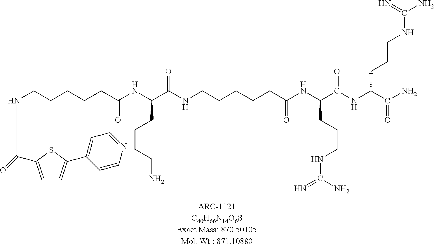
N(CCCCCC(NC(C(NCCCCCC(NC(C(NC(C(N)=O)CCCNC(=N)N)=O)CCCNC(N)=N)=O)=O)CCCCN)=O)C(C1=CC=C(C2=CC=NC=C2)S1)=O
